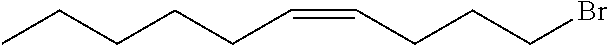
CCCCCC=CCCCBr
